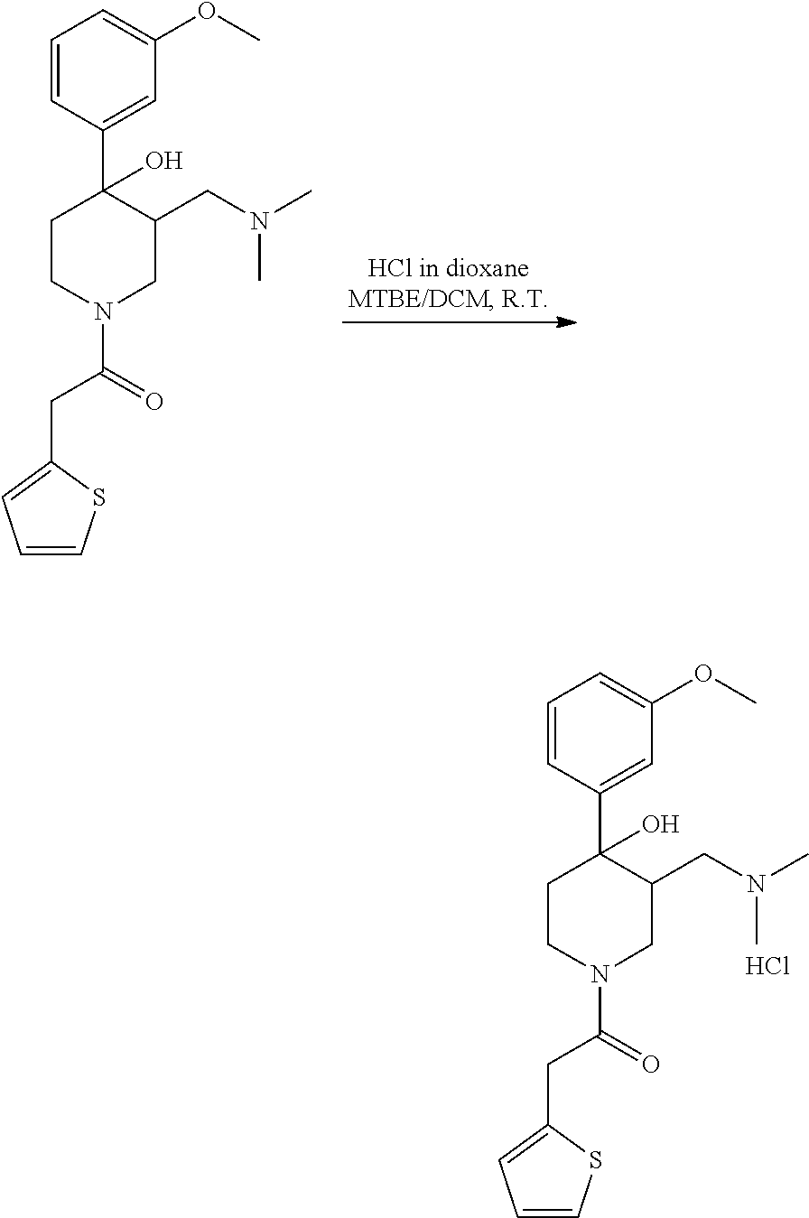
C(N1CC(CN(C)C)C(C2=CC(OC)=CC=C2)(O)CC1)(=O)CC1=CC=CS1.Cl.C(N1CC(CN(C)C)C(C2=CC(OC)=CC=C2)(O)CC1)(=O)CC1=CC=CS1
